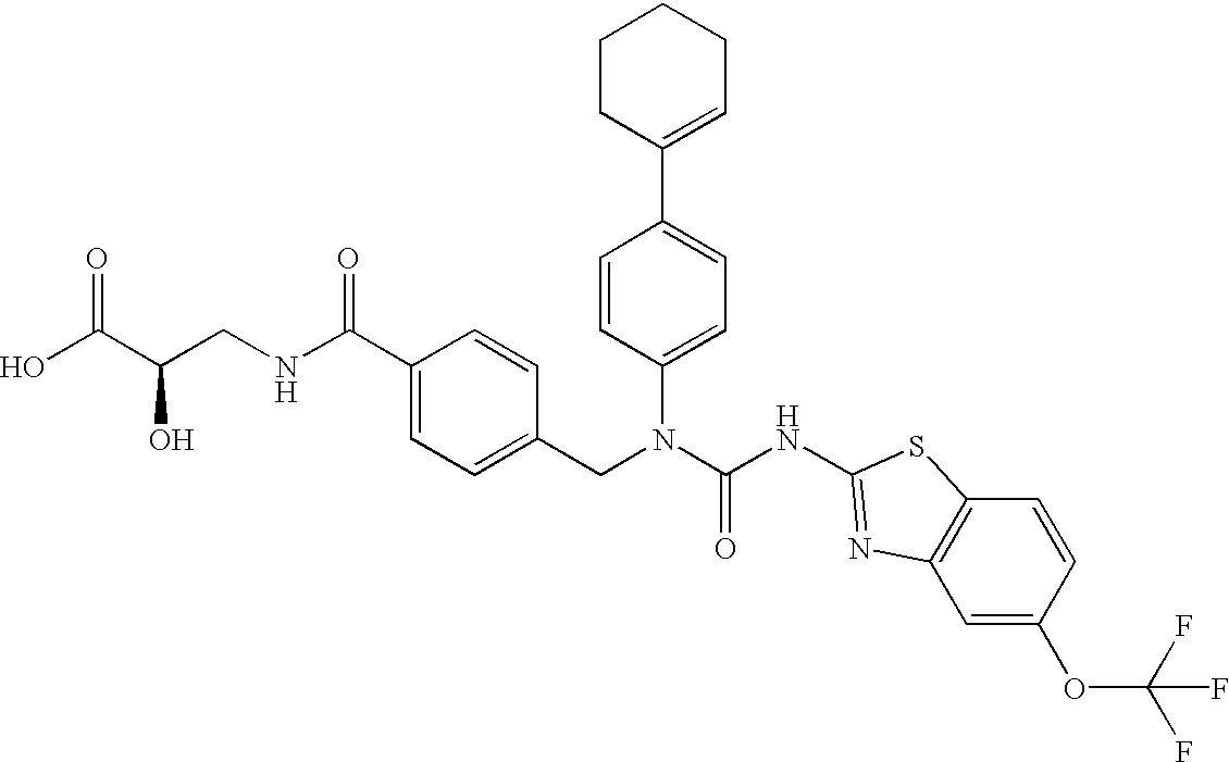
OC(C(CNC(C1=CC=C(CN(C(NC2=NC3=C(S2)C=CC(OC(F)(F)F)=C3)=O)C2=CC=C(C3=CCCCC3)C=C2)C=C1)=O)O)=O
